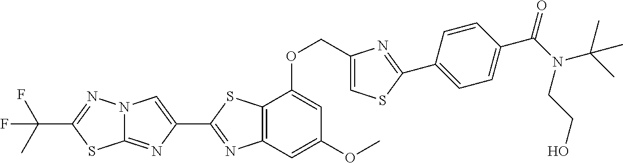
C12=NC(C3=NC4=C(S3)C(OCC3=CSC(C5=CC=C(C(N(CCO)C(C)(C)C)=O)C=C5)=N3)=CC(OC)=C4)=CN1N=C(C(C)(F)F)S2
